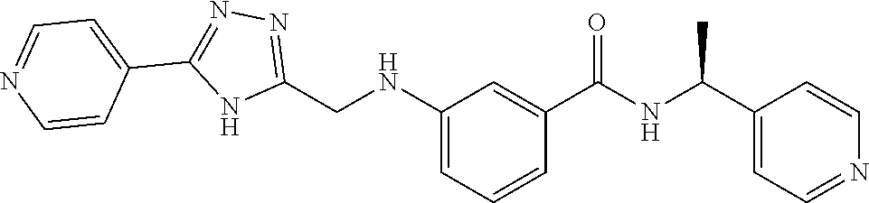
C1(CNC2=CC=CC(C(=O)NC(C3=CC=NC=C3)C)=C2)=NN=C(C2=CC=NC=C2)N1
